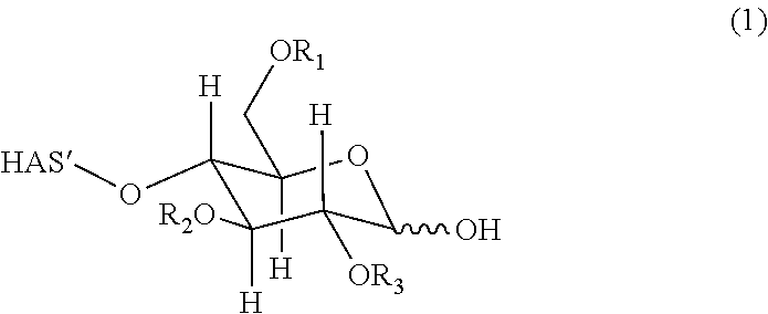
C1(O)OC([H])(C[OR1])C([H])(O[HAS])C([R2O])([H])C1([OR3])[H]
